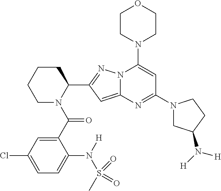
C1N(C(=O)C2=CC(Cl)=CC=C2N(S(=O)(=O)C)[H])C(C2=NN3C(=C2)N=C(N2CC(N([H])[H])CC2)C=C3N2CCOCC2)CCC1
